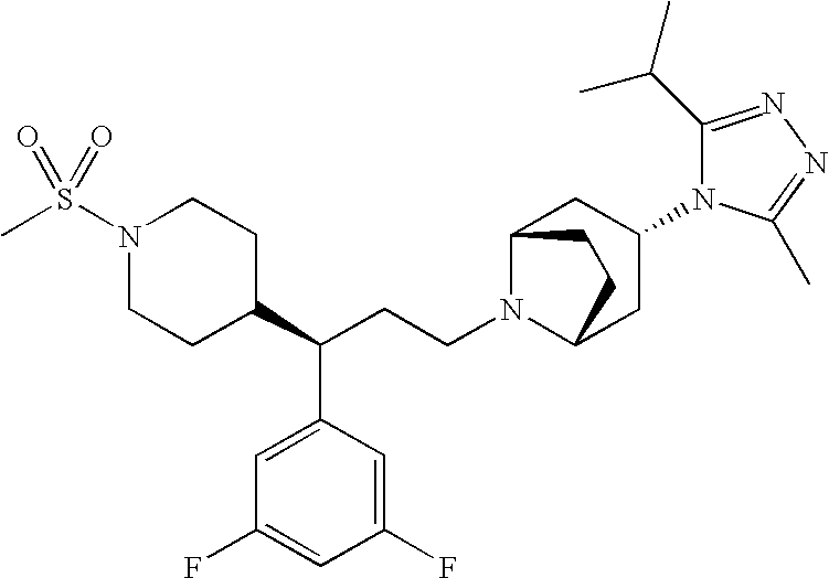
CS(N1CCC(C(CCN2C3CC(N4C(C(C)C)=NN=C4C)CC2CC3)C2=CC(F)=CC(F)=C2)CC1)(=O)=O
